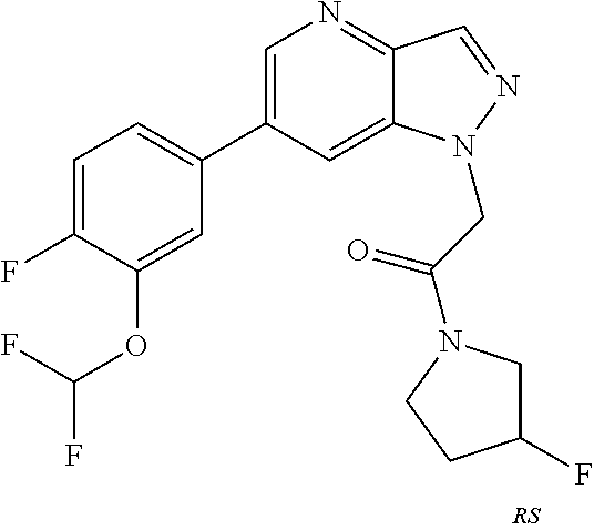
C1=C(C2=CC=C(F)C(OC(F)F)=C2)C=C2C(=N1)C=NN2CC(=O)N1CC(F)CC1
